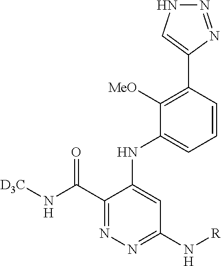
C1=CC(C2=CNN=N2)=C([MeO])C(NC2=CC(N[R])=NN=C2C(N[D3C])=O)=C1
